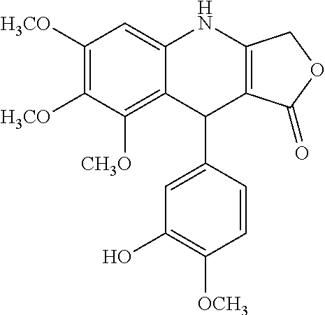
C1([H3CO])=C([H3CO])C([CH3O])=C2C(=C1)NC1=C(C2C2=CC(O)=C([OCH3])C=C2)C(=O)OC1
